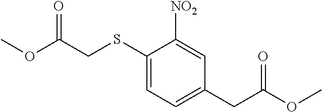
C1=C(SCC(OC)=O)C([NO2])=CC(CC(OC)=O)=C1
